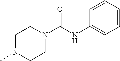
C1N(C)CCN(C(=O)NC2=CC=CC=C2)C1
